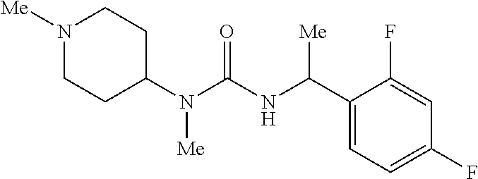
N1([Me])CCC(N(C(=O)NC(C2=CC=C(F)C=C2F)[Me])[Me])CC1
